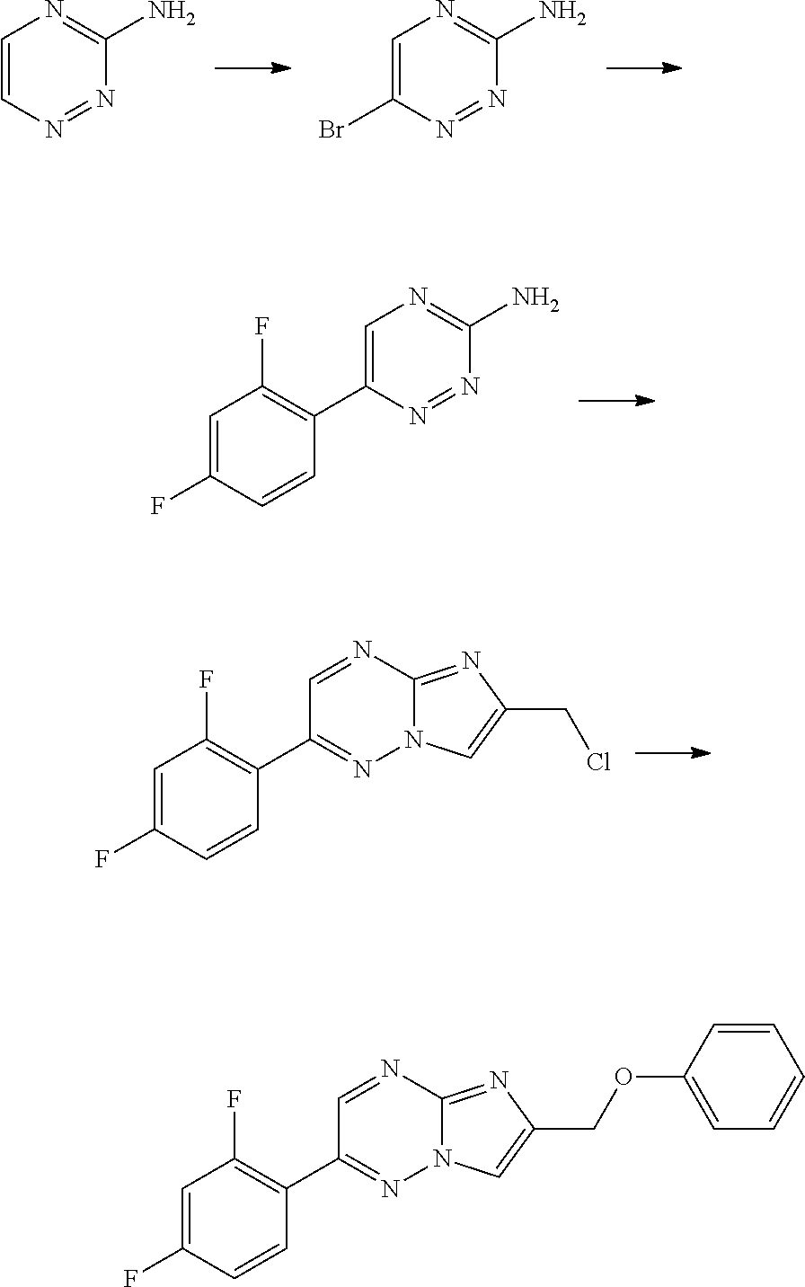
C1=CN=NC(N)=N1.C1=C(Br)N=NC(N)=N1.C1=C(C2=C(F)C=C(F)C=C2)N=NC(N)=N1.C1(F)=C(C2=NN3C(=NC(CCl)=C3)N=C2)C=CC(F)=C1.C1(F)=C(C2=NN3C(=NC(COC4=CC=CC=C4)=C3)N=C2)C=CC(F)=C1
